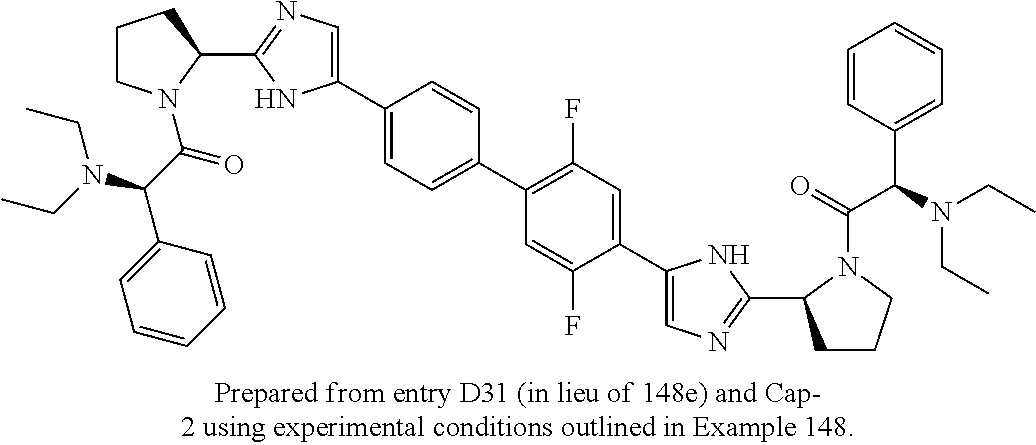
C1CN(C(C(N(CC)CC)C2=CC=CC=C2)=O)C(C2=NC=C(C3=CC=C(C4=C(F)C=C(C5=CN=C(C6CCCN6C(=O)C(N(CC)CC)C6=CC=CC=C6)N5)C(F)=C4)C=C3)N2)C1
